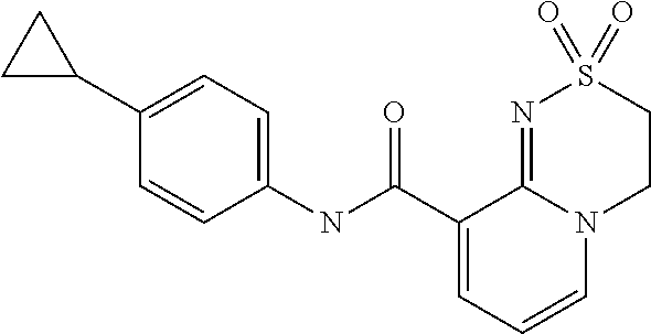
C1(NC(C2=CC=CN3C2=NS(=O)(=O)CC3)=O)=CC=C(C2CC2)C=C1
